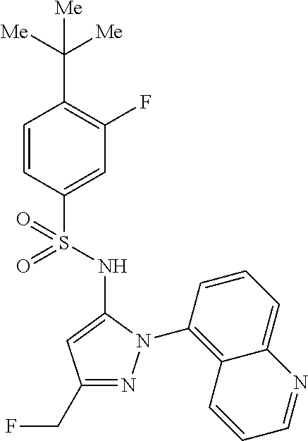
C1=CC(S(=O)(NC2=CC(CF)=NN2C2=C3C(=CC=C2)N=CC=C3)=O)=CC(F)=C1C([Me])([Me])[Me]
